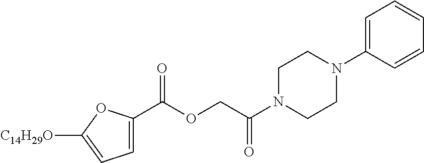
O=C(OCC(N1CCN(C2=CC=CC=C2)CC1)=O)C1=CC=C([C14H29O])O1
